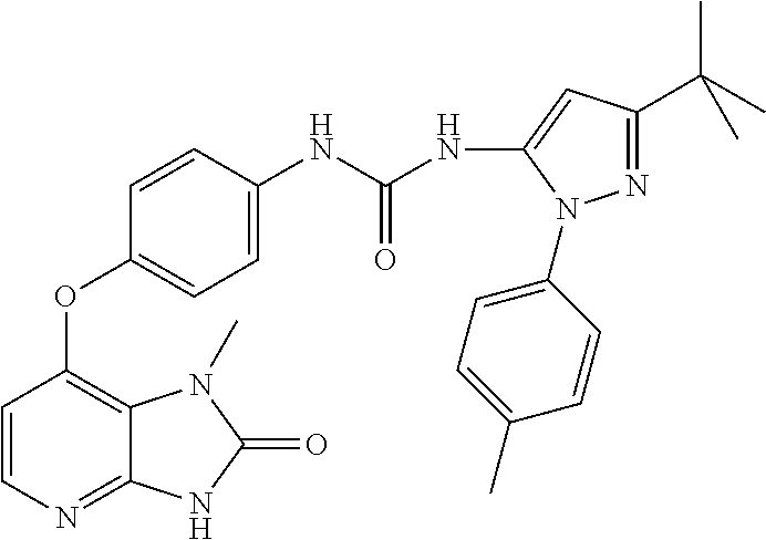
C1=CC(OC2=C3C(=NC=C2)NC(=O)N3C)=CC=C1NC(NC1=CC(C(C)(C)C)=NN1C1=CC=C(C)C=C1)=O
